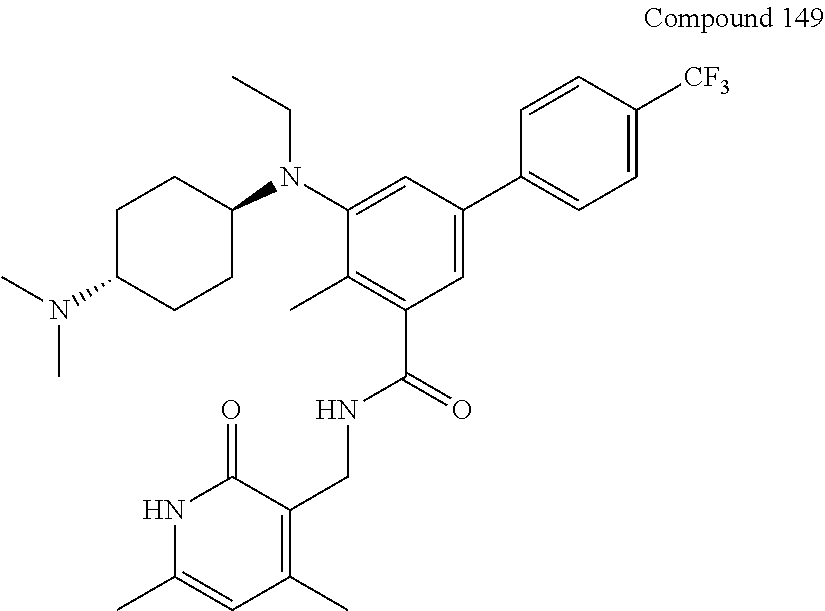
C1C(N(C)C)CCC(N(C2=CC(C3=CC=C([CF3])C=C3)=CC(C(NCC3=C(C)C=C(C)NC3=O)=O)=C2C)CC)C1
